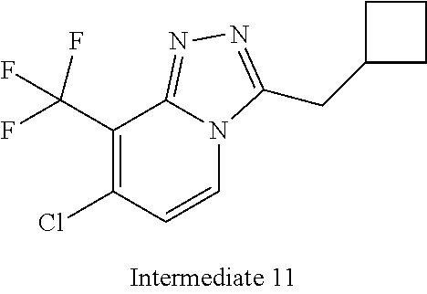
C1(C(F)(F)F)=C(Cl)C=CN2C1=NN=C2CC1CCC1
